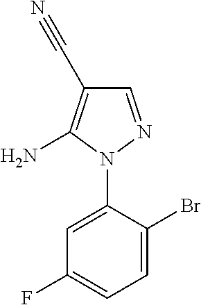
C1=C(N2N=CC(C#N)=C2N)C(Br)=CC=C1F
